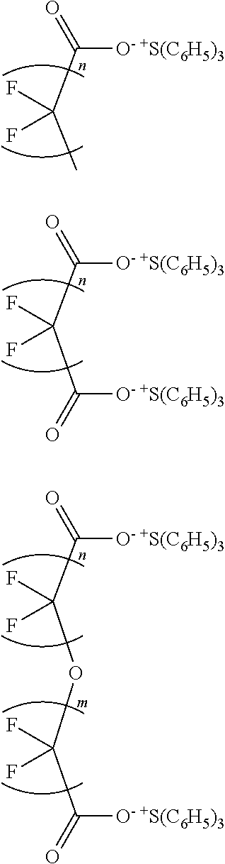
C(C)(C([O- +S(C6H5)3])=O)(F)F.C(C([O- +S(C6H5)3])=O)(F)(F)C([O- +S(C6H5)3])=O.C(C([O- +S(C6H5)3])=O)(F)(F)OC(F)(F)C([O- +S(C6H5)3])=O
